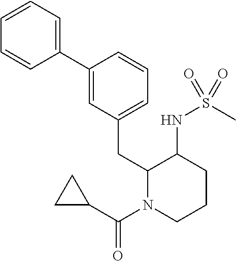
C1=CC=C(C2=CC(CC3N(C(C4CC4)=O)CCCC3NS(C)(=O)=O)=CC=C2)C=C1
